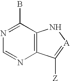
C12=C(C(B)=NC=N1)N[A]=C2[Z]
